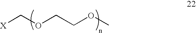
[X]COCCOC
